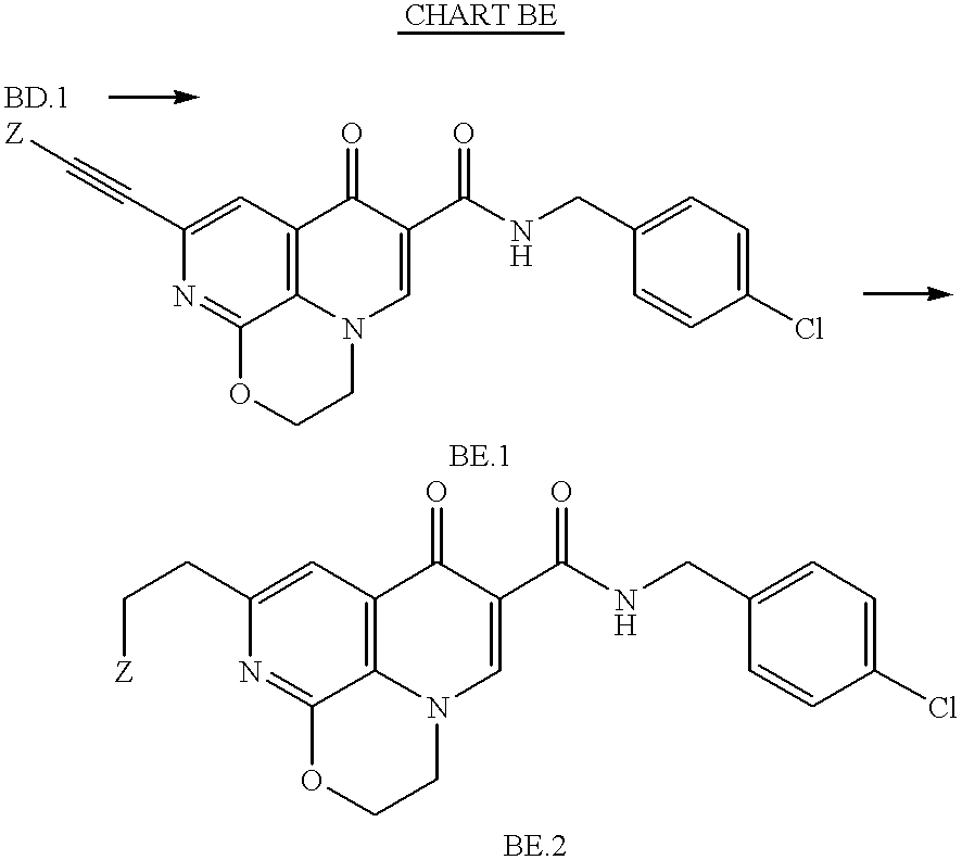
N1=C2C3=C(C=C1C#C[Z])C(=O)C(C(NCC1=CC=C(Cl)C=C1)=O)=CN3CCO2.N1=C2C3=C(C=C1CC[Z])C(=O)C(C(NCC1=CC=C(Cl)C=C1)=O)=CN3CCO2
